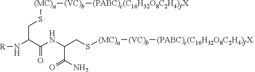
C(C(C(NC(CS[(MC)a][(VC)b][(PABC)c(C16H32O8C2H4)fX])C(N)=O)=O)N[R])S[(MC)a][(VC)b][(PABC)c(C16H32O8C2H4)fX]
